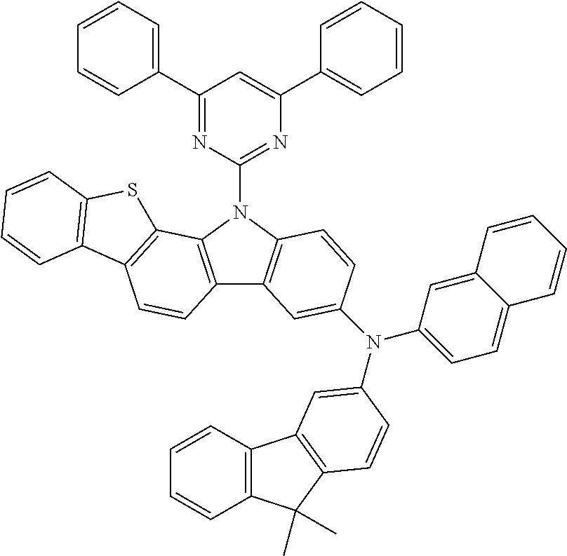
C1(C2=CC=CC=C2)=NC(N2C3=C(C4=C2C2=C(C=C4)C4=C(S2)C=CC=C4)C=C(N(C2=CC=C4C(=C2)C=CC=C4)C2=CC4=C(C(C)(C)C5=C4C=CC=C5)C=C2)C=C3)=NC(C2=CC=CC=C2)=C1
